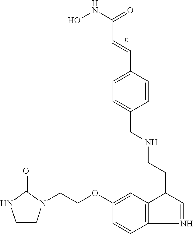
C1(OCCN2CCNC2=O)=CC2=C(C=C1)N=CC2CCNCC1=CC=C(C=CC(=O)NO)C=C1
